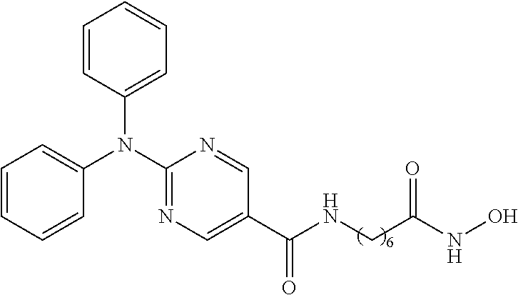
C1=CC(N(C2=NC=C(C(NCC(NO)=O)=O)C=N2)C2=CC=CC=C2)=CC=C1
